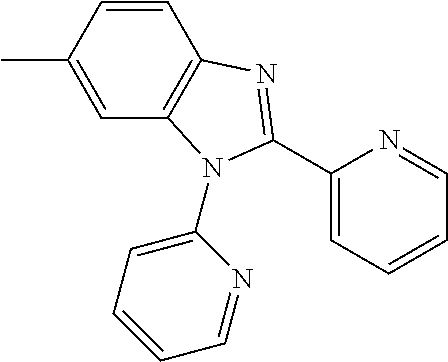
C1(C)=CC2=C(C=C1)N=C(C1=CC=CC=N1)N2C1=CC=CC=N1
